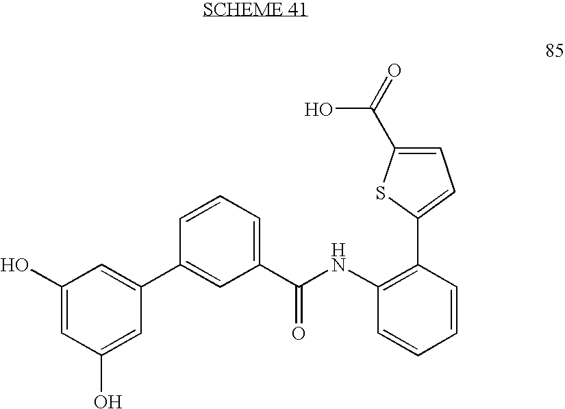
C1(O)=CC(O)=CC(C2=CC(C(NC3=C(C4=CC=C(C(=O)O)S4)C=CC=C3)=O)=CC=C2)=C1
